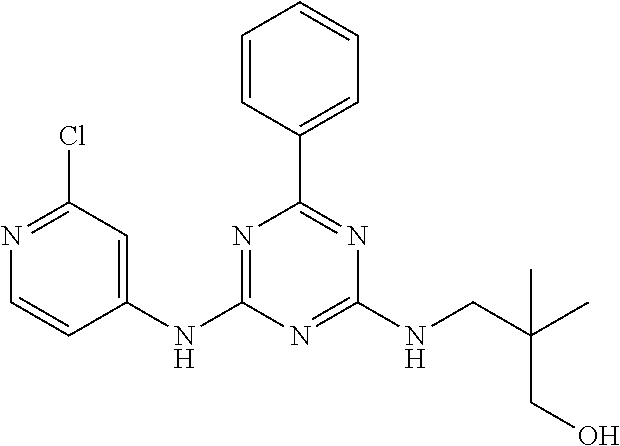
C1(NC2=NC(C3=CC=CC=C3)=NC(NCC(C)(C)CO)=N2)=CC(Cl)=NC=C1
